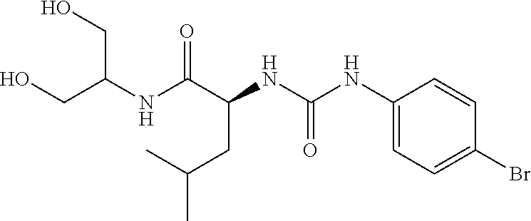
N(C(C(NC(NC1=CC=C(Br)C=C1)=O)CC(C)C)=O)C(CO)CO
